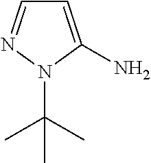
C1=C(N)N(C(C)(C)C)N=C1
